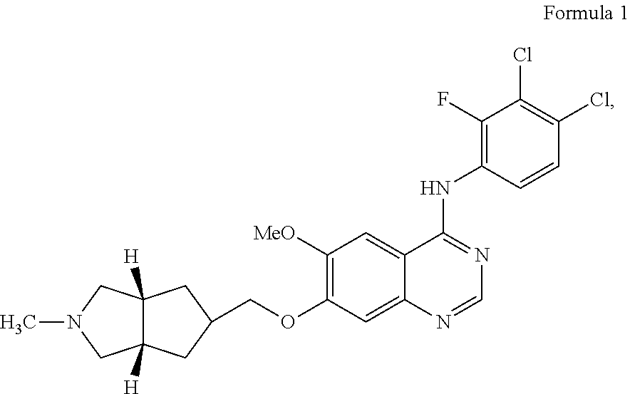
C12([H])C([H])(CC(COC3=C([MeO])C=C4C(=C3)N=CN=C4NC3=C(F)C(Cl)=C(Cl)C=C3)C1)CN(C)C2
